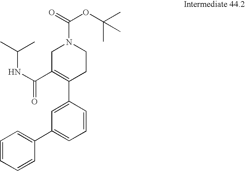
C1=CC=CC(C2=CC=CC(C3=C(C(NC(C)C)=O)CN(C(OC(C)(C)C)=O)CC3)=C2)=C1
